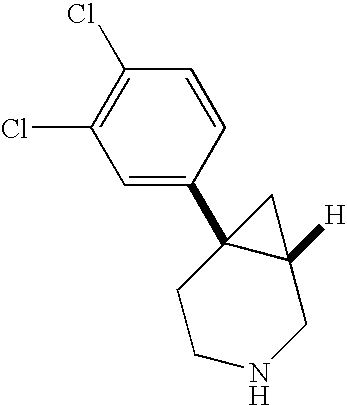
C1CNCC2([H])C1(C1=CC(Cl)=C(Cl)C=C1)C2
